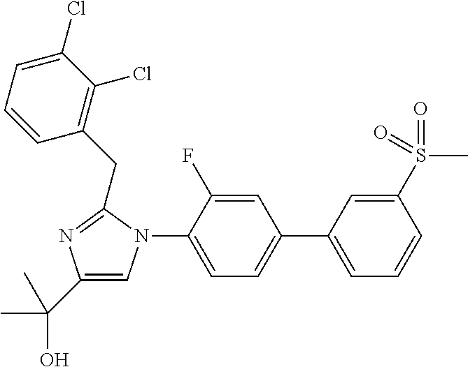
C1(C(C)(O)C)=CN(C2=CC=C(C3=CC=CC(S(C)(=O)=O)=C3)C=C2F)C(CC2=C(Cl)C(Cl)=CC=C2)=N1
